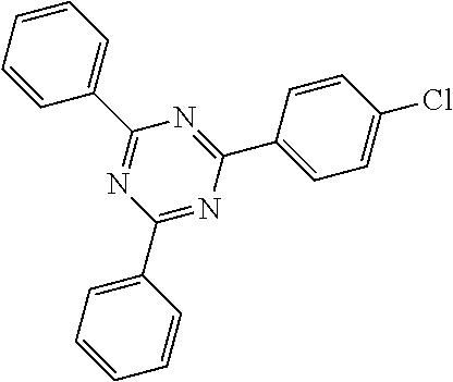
C1(C2=CC=CC=C2)=NC(C2=CC=C(Cl)C=C2)=NC(C2=CC=CC=C2)=N1
